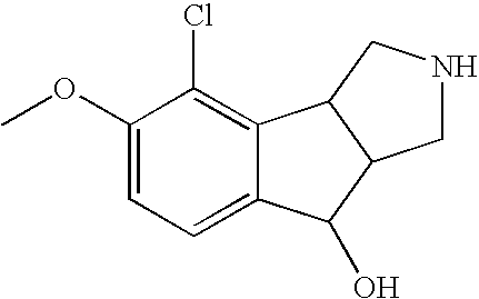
C1(OC)=CC=C2C(=C1Cl)C1C(C2O)CNC1
